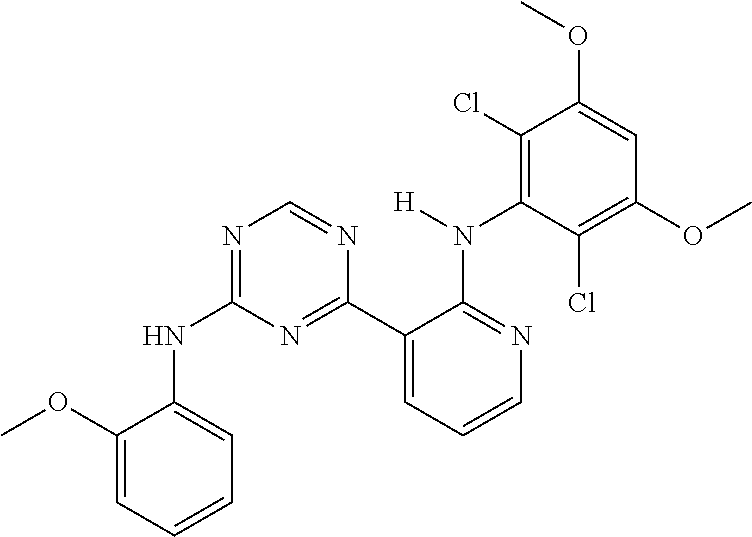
C1=CC=C(NC2=NC=NC(C3=CC=CN=C3N([H])C3=C(Cl)C(OC)=CC(OC)=C3Cl)=N2)C(OC)=C1
